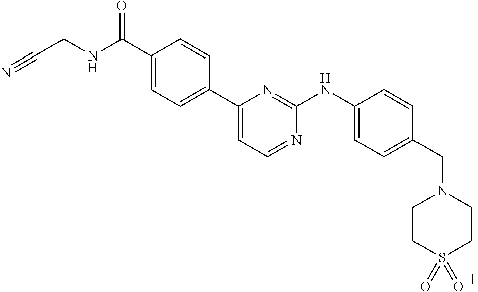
C1(C(NCC#N)=O)=CC=C(C2=CC=NC(NC3=CC=C(CN4CCS(=O)(=O)CC4)C=C3)=N2)C=C1
